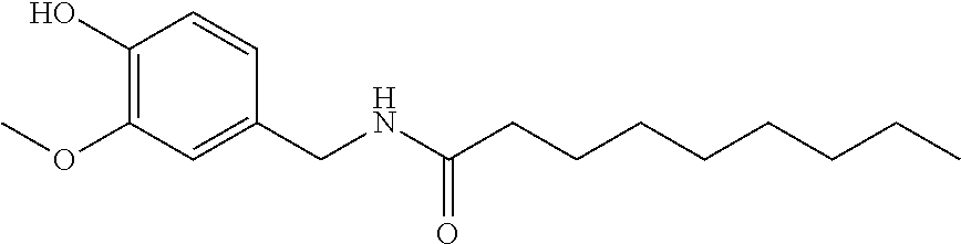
COC1=C(O)C=CC(CNC(CCCCCCCC)=O)=C1
